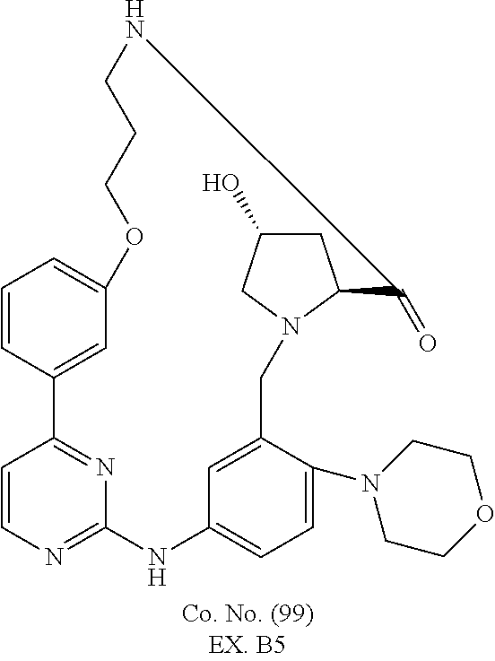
C1=CC2=NC(=N1)NC1=CC=C(N3CCOCC3)C(=C1)CN1CC(O)CC1C(=O)NCCCOC1=CC=CC2=C1
